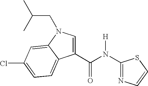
N1=C(N(C(C2=CN(CC(C)C)C3=CC(Cl)=CC=C23)=O)[H])SC=C1
